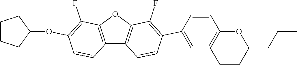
C12=C(OC3=C1C=CC(C1=CC4=C(C=C1)OC(CCC)CC4)=C3F)C(F)=C(OC1CCCC1)C=C2
